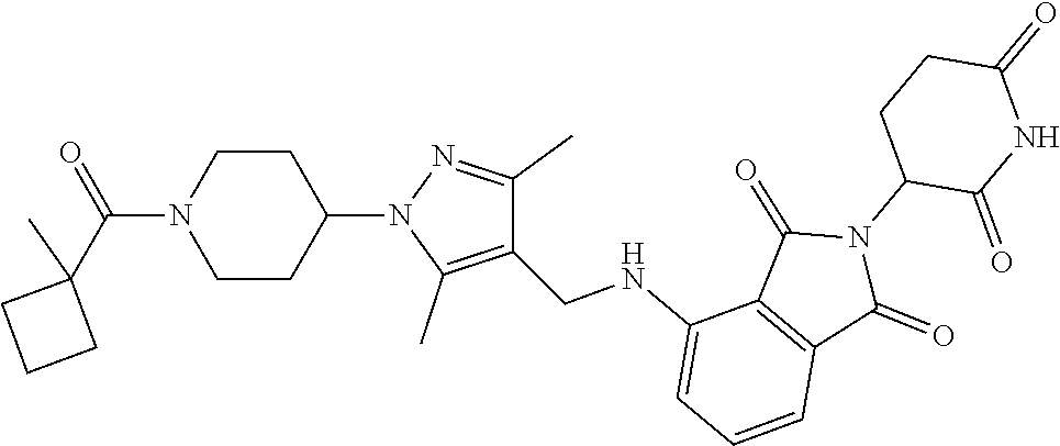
C1CC(N2C(C)=C(CNC3=CC=CC4=C3C(=O)N(C3C(=O)NC(=O)CC3)C4=O)C(C)=N2)CCN1C(=O)C1(C)CCC1
